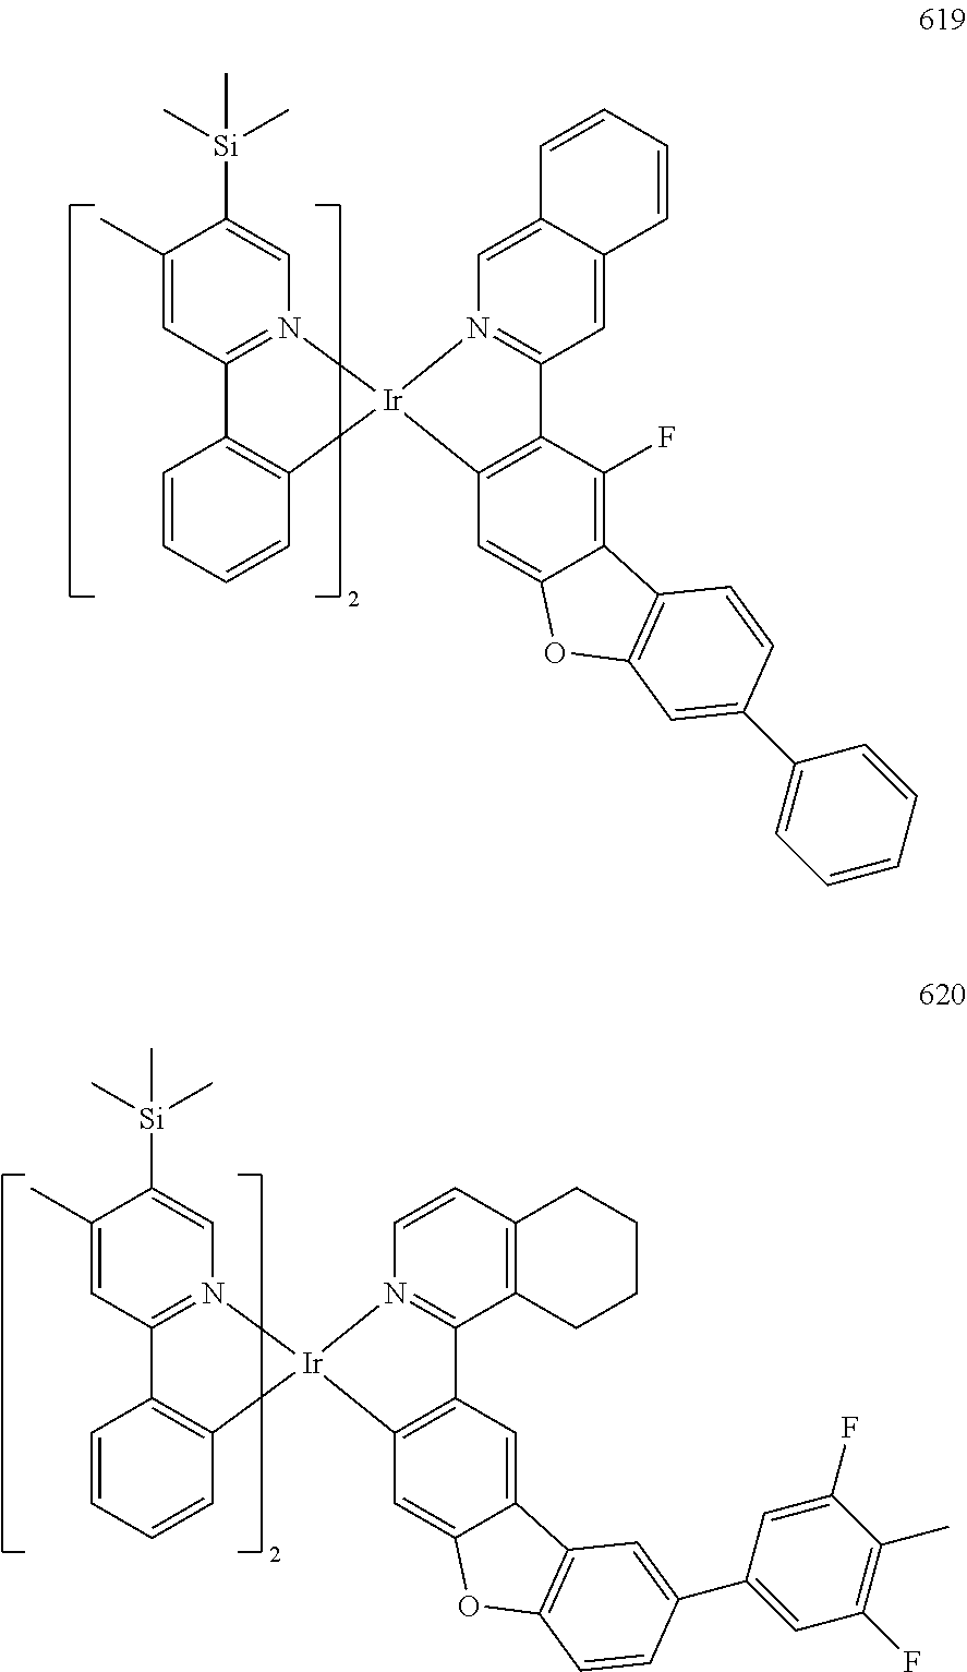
C1(C)=CC2=N(C=C1[Si](C)(C)C)[Ir]1(C3=C2C=CC=C3)N2=C(C3=C(C=C2)CCCC3)C2=C1C=C1C(=C2)C2=C(O1)C=CC(C1=CC(F)=C(C)C(F)=C1)=C2.C1(C)=CC2=N(C=C1[Si](C)(C)C)[Ir]1(C3=C2C=CC=C3)N2=C(C=C3C(=C2)C=CC=C3)C2=C1C=C1C(=C2F)C2=C(O1)C=C(C1=CC=CC=C1)C=C2
